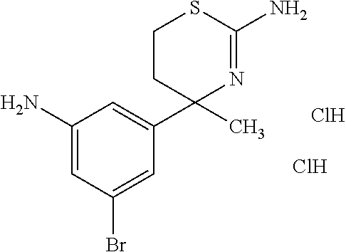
C1(N)=CC(Br)=CC(C2(C)N=C(N)SCC2)=C1.Cl.Cl
